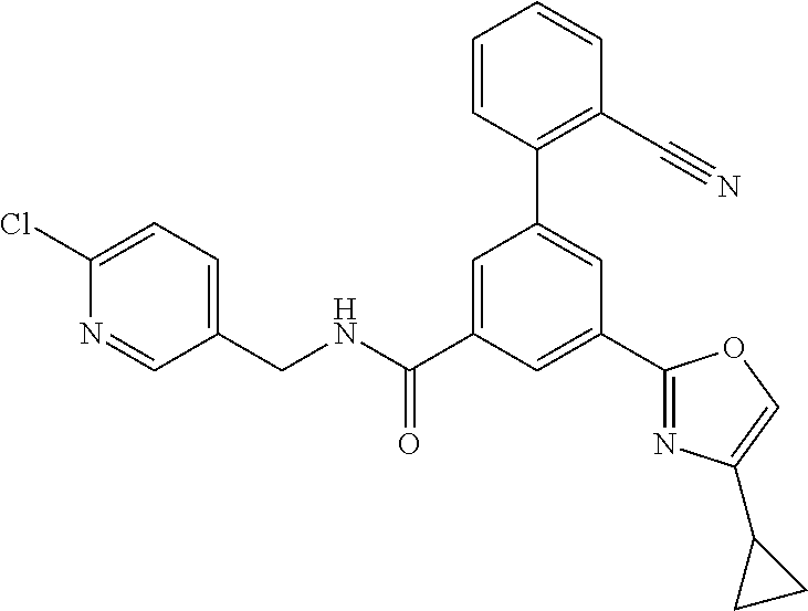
C(NC(C1=CC(C2=C(C#N)C=CC=C2)=CC(C2=NC(C3CC3)=CO2)=C1)=O)C1=CC=C(Cl)N=C1
